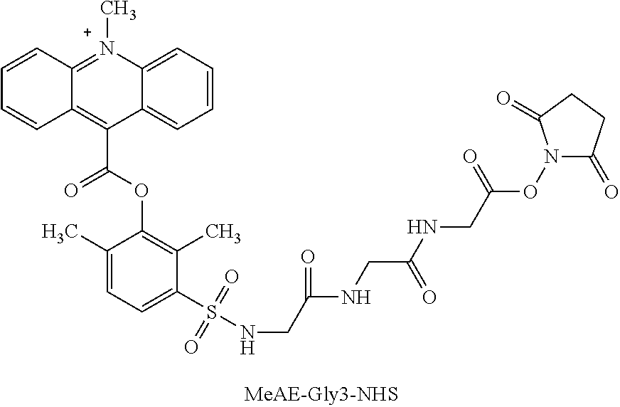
C12=C(C(=O)OC3=C(C)C(S(NCC(NCC(NCC(ON4C(=O)CCC4=O)=O)=O)=O)(=O)=O)=CC=C3C)C3=CC=CC=C3[N+](C)=C1C=CC=C2
